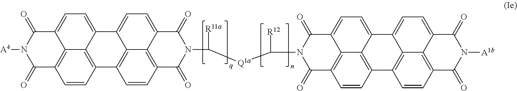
C1=CC2=C3C(=CC=C4C(=O)N([A4])C(=O)C1=C34)C1=CC=C3C4=C(C=CC2=C41)C(=O)N(C([R11a])[Q1a]C(N1C(=O)C2=C4C5=C(C6=C7C(=CC=C8C(=O)N([A1b])C(=O)C(=C78)C=C6)C5=CC=C4C1=O)C=C2)[R12])C3=O
